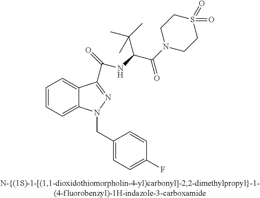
C1=CC=C2C(=C1)C(C(=O)NC(C(N1CCS(=O)(=O)CC1)=O)C(C)(C)C)=NN2CC1=CC=C(F)C=C1
